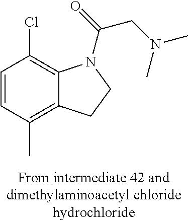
C1(C)=C2C(=C(Cl)C=C1)N(C(CN(C)C)=O)CC2
